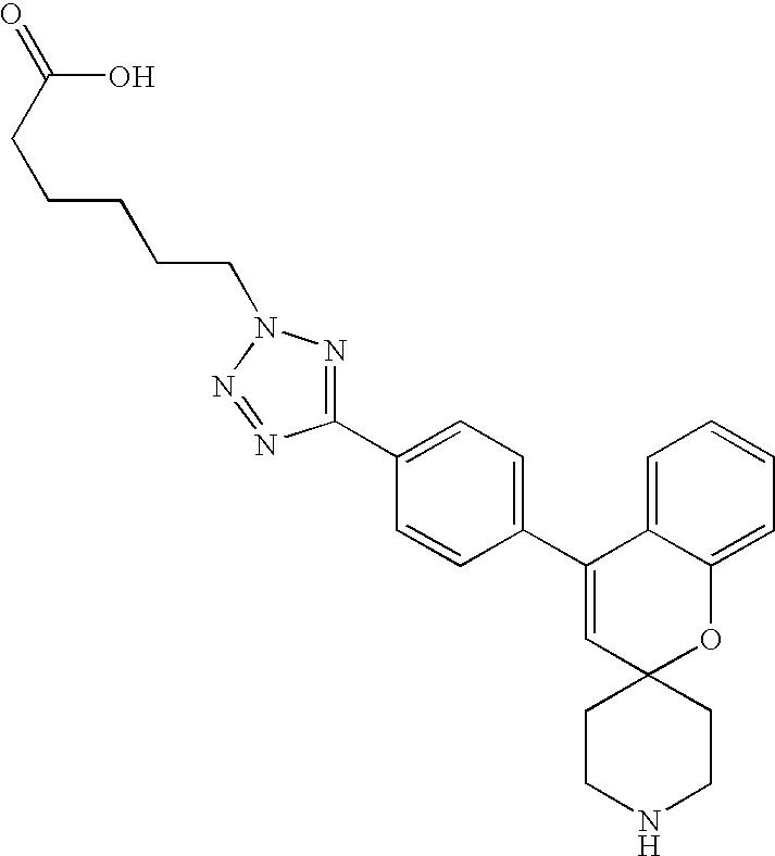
C1(C2=CC=C(C3=CC4(OC5=CC=CC=C35)CCNCC4)C=C2)=NN(CCCCCC(O)=O)N=N1
